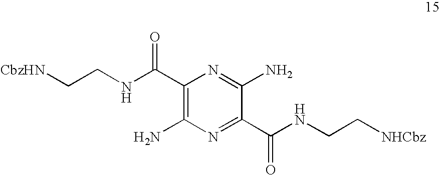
C1(C(NCC[CbzHN])=O)=C(N)N=C(C(NCC[NHCbz])=O)C(N)=N1
